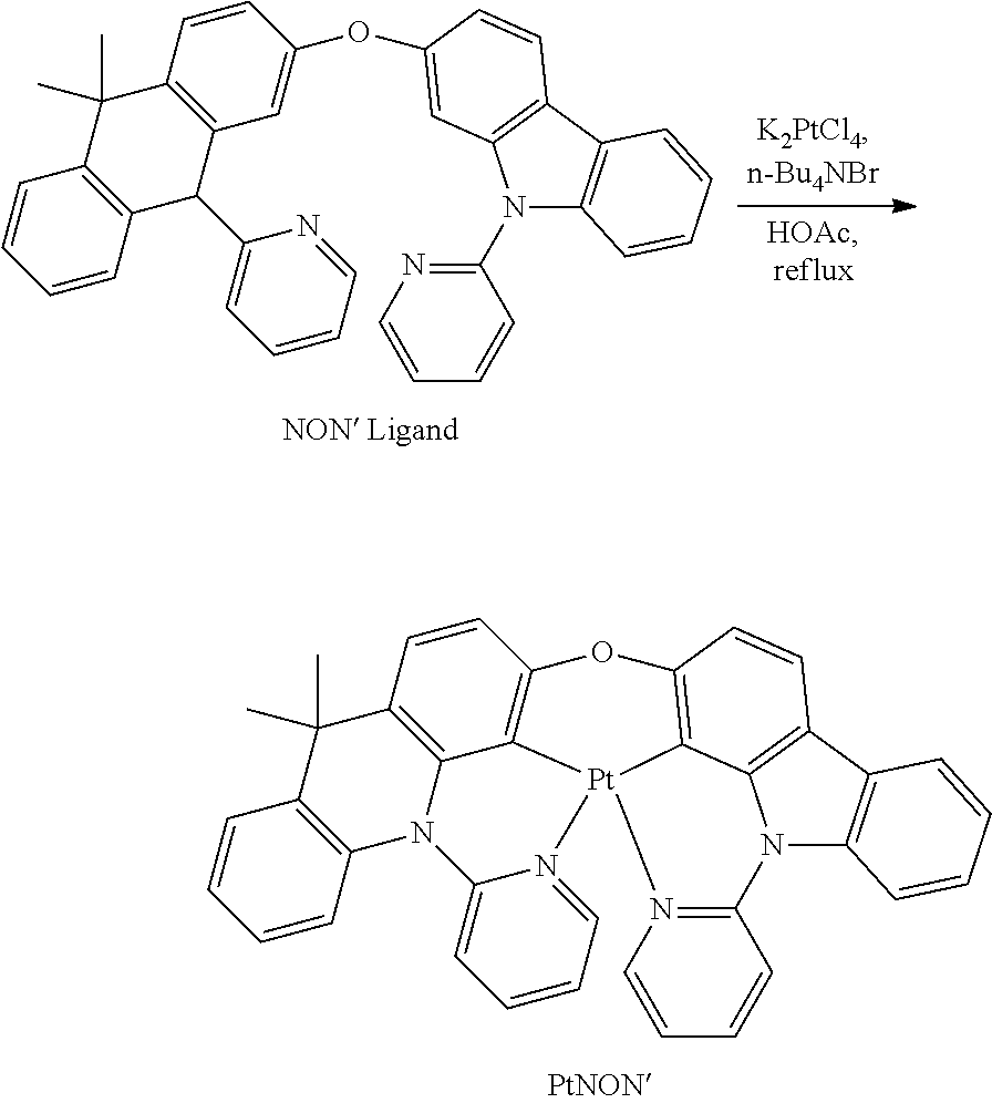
C12=C(C3=C(N1C1=NC=CC=C1)C=C(OC1=CC4=C(C=C1)C(C)(C)C1=C(C4C4=CC=CC=N4)C=CC=C1)C=C3)C=CC=C2.C12=C(C3=C4N1C1=N(C=CC=C1)[Pt]15C4=C(C=C3)OC3=C1C1=C(C=C3)C(C)(C)C3=C(N1C1=CC=CC=N15)C=CC=C3)C=CC=C2
